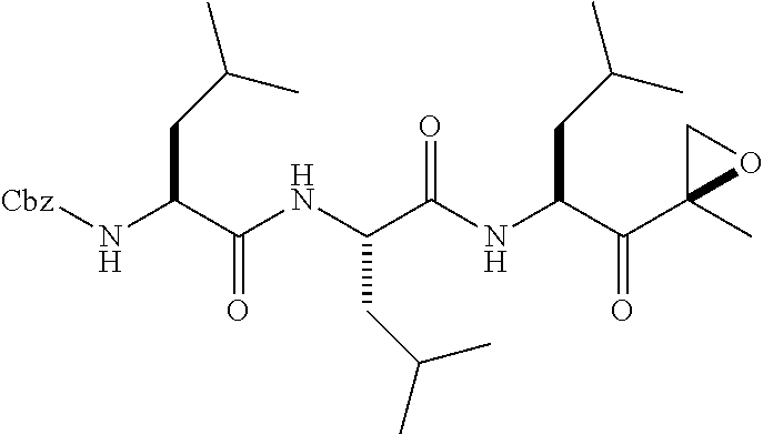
[Cbz]NC(C(NC(C(NC(C(C1(C)OC1)=O)CC(C)C)=O)CC(C)C)=O)CC(C)C
